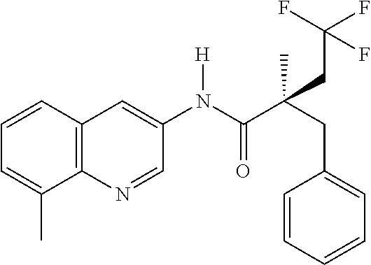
C12=C(C=CC=C1C)C=C(N(C(C(CC1=CC=CC=C1)(CC(F)(F)F)C)=O)[H])C=N2
